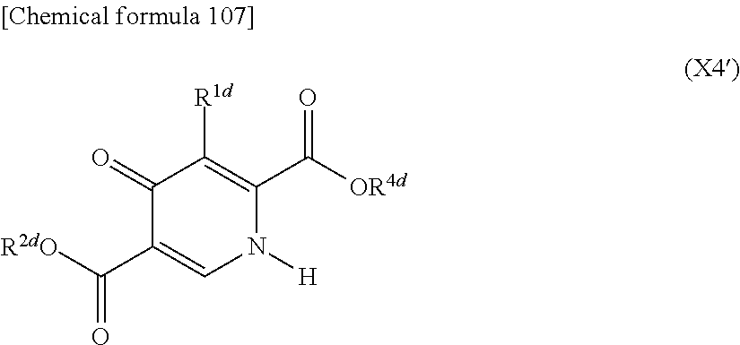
C1(=O)C(C([R2dO])=O)=CN([H])C(C(=O)[OR4d])=C1[R1d]
